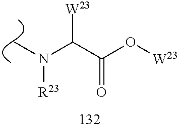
C(C(O[W23])=O)(N([R23])C)[W23]
